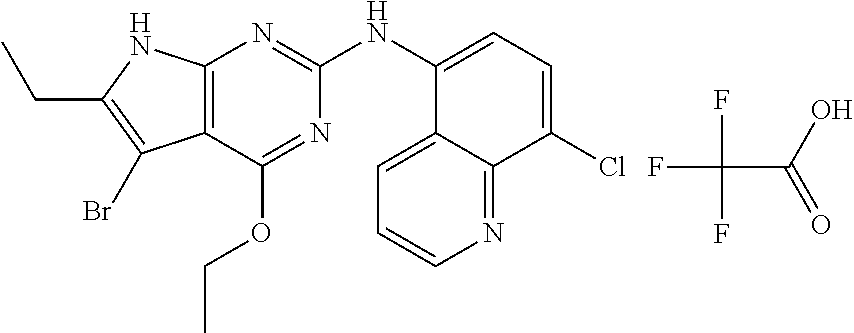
CCC1=C(Br)C2=C(N1)N=C(NC1=CC=C(Cl)C3=NC=CC=C13)N=C2OCC.FC(C(=O)O)(F)F
